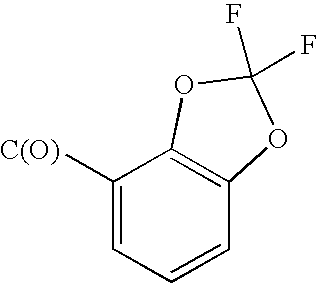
C1([C(O)])=CC=CC2=C1OC(F)(F)O2
